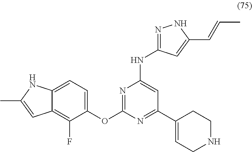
C1=C2C(=C(F)C(OC3=NC(NC4=NNC(C=CC)=C4)=CC(C4=CCNCC4)=N3)=C1)C=C(C)N2
